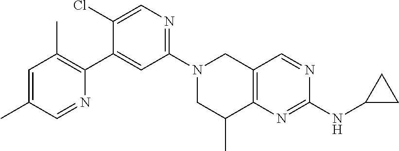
N1(C2=NC=C(Cl)C(C3=C(C)C=C(C)C=N3)=C2)CC(C)C2=C(C1)C=NC(NC1CC1)=N2
